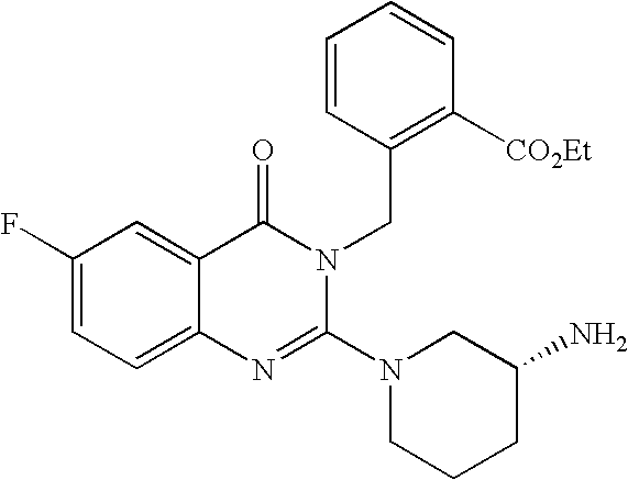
C1(F)=CC=C2C(=C1)C(=O)N(CC1=C([CO2Et])C=CC=C1)C(N1CCCC(N)C1)=N2
